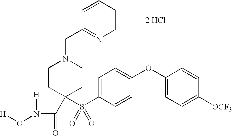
[H]ON(C(=O)C1(S(=O)(=O)C2=CC=C(OC3=CC=C([OCF3])C=C3)C=C2)CCN(CC2=NC=CC=C2)CC1)[H].[2 HCl]
